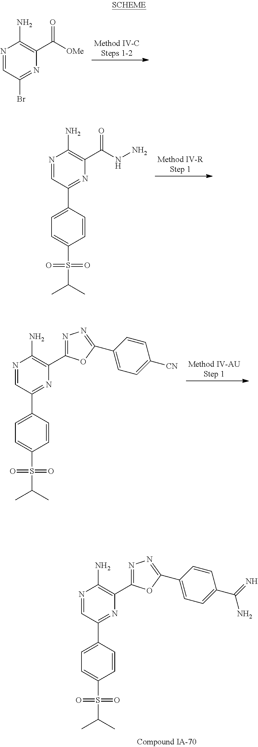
N1=CC(Br)=NC(C([OMe])=O)=C1N.N1=CC(C2=CC=C(S(=O)(=O)C(C)C)C=C2)=NC(C(NN)=O)=C1N.N1=CC(C2=CC=C(S(=O)(=O)C(C)C)C=C2)=NC(C2=NN=C(C3=CC=C(C(N)=N)C=C3)O2)=C1N.N1=CC(C2=CC=C(S(=O)(=O)C(C)C)C=C2)=NC(C2=NN=C(C3=CC=C([CN])C=C3)O2)=C1N
